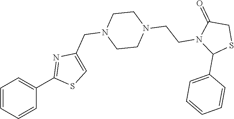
C1=CC=CC(C2=NC(CN3CCN(CCN4C(C5=CC=CC=C5)SCC4=O)CC3)=CS2)=C1
